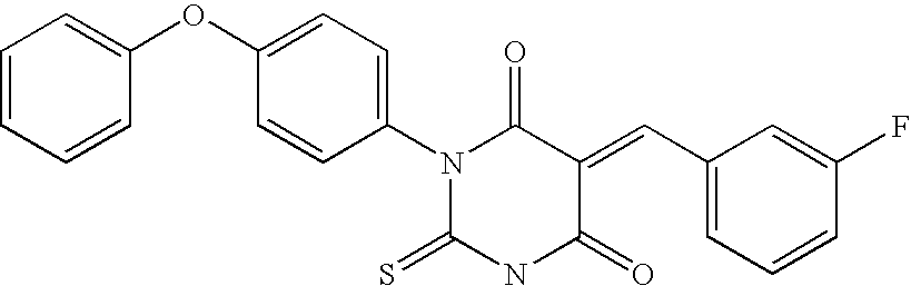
C(=C1C(=O)NC(=S)N(C2=CC=C(OC3=CC=CC=C3)C=C2)C1=O)C1=CC=CC(F)=C1
